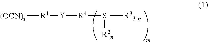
[(OCN)x][R1][Y][R4][Si]([R33-n])[R2n]
